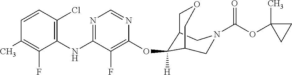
C1(NC2=NC=NC(OC3([H])C4COCC3CN(C(OC3(C)CC3)=O)C4)=C2F)=C(Cl)C=CC(C)=C1F
